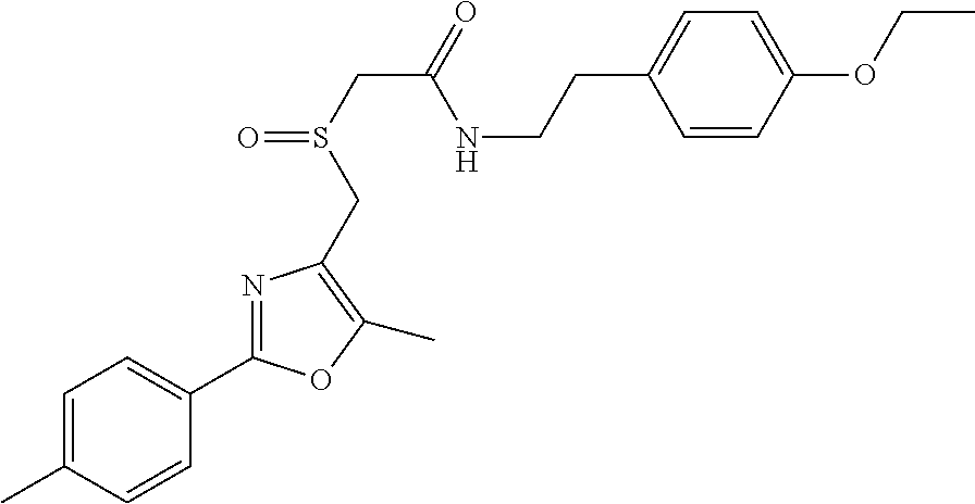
N1=C(C2=CC=C(C)C=C2)OC(C)=C1CS(CC(=O)NCCC1=CC=C(OCC)C=C1)=O
